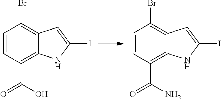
C1=CC(C(O)=O)=C2C(=C1Br)C=C(I)N2.C1=CC(C(N)=O)=C2C(=C1Br)C=C(I)N2
